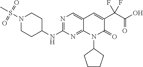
N1(S(C)(=O)=O)CCC(NC2=NC=C3C(=N2)N(C2CCCC2)C(=O)C(C(C(O)=O)(F)F)=C3)CC1
